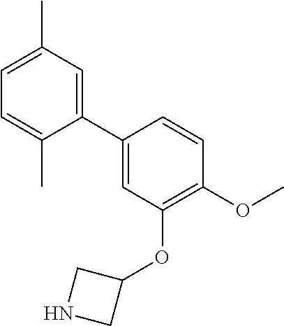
C1(C2=CC(C)=CC=C2C)=CC(OC2CNC2)=C(OC)C=C1
